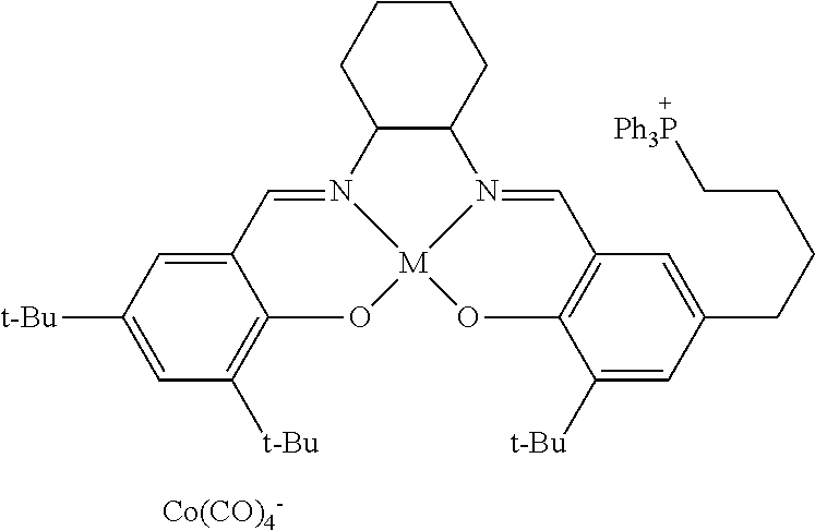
C12C(CCCC1)N1=CC3=C(O[M]14OC1=C([t-Bu])C=C([t-Bu])C=C1C=N24)C([t-Bu])=CC(CCCC[Ph3P])=C3.[Co(CO)4-]
